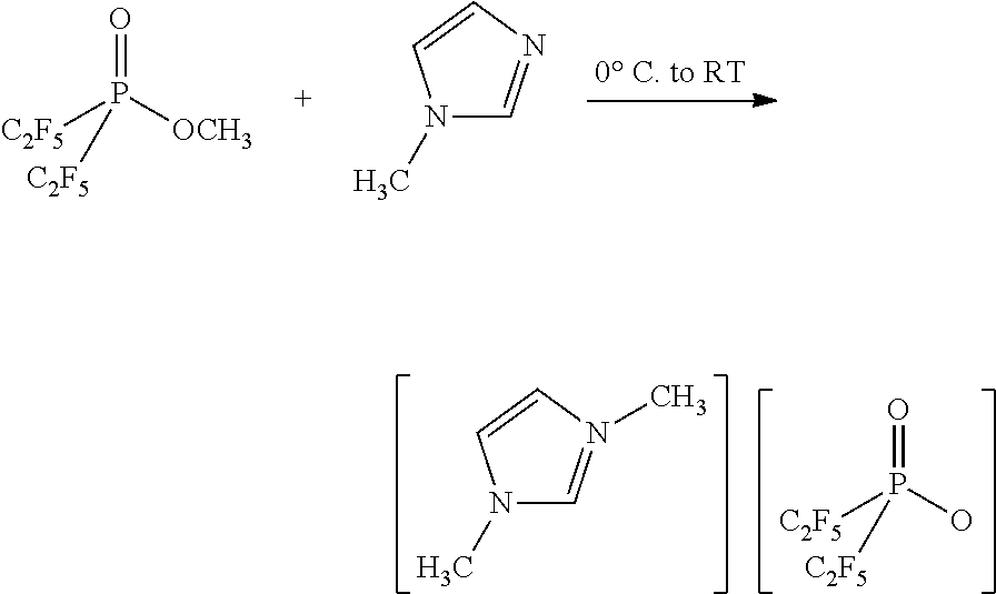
N1(C)C=N(C)C=C1.O=P(O)([C2F5])[C2F5].O=P([OCH3])([C2F5])[C2F5].N1(C)C=NC=C1
